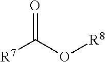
[R7]C(O[R8])=O
